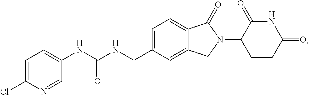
ClC1=CC=C(NC(NCC2=CC=C3C(=C2)CN(C2CCC(=O)NC2=O)C3=O)=O)C=N1
